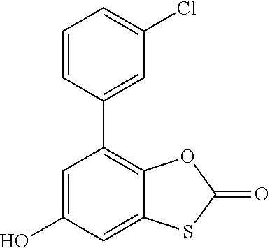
C1=CC(C2=C3C(=CC(O)=C2)SC(=O)O3)=CC(Cl)=C1
